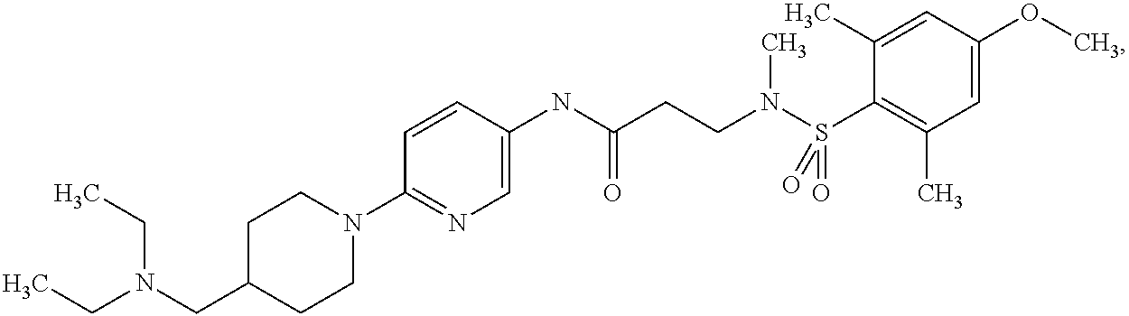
C1(NC(CCN(S(C2=C(C)C=C(OC)C=C2C)(=O)=O)C)=O)=CN=C(N2CCC(CN(CC)CC)CC2)C=C1
